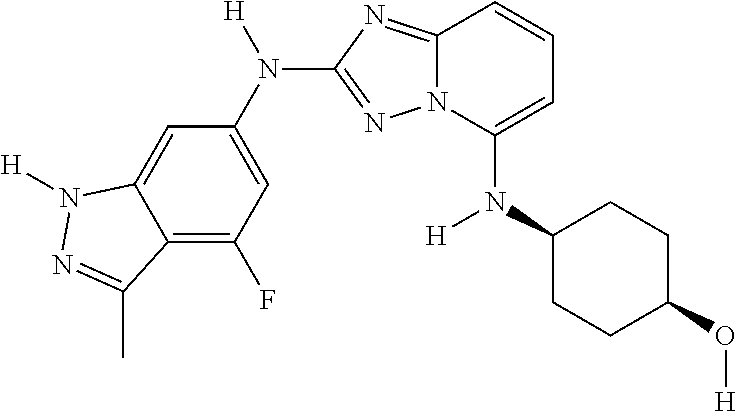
C12=C(F)C=C(N([H])C3=NN4C(=N3)C=CC=C4N(C3CCC(O[H])CC3)[H])C=C1N([H])N=C2C
